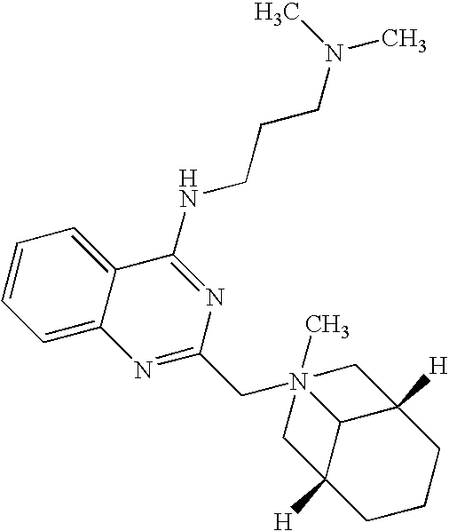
C1=C2C(=CC=C1)C(NCCCN(C)C)=NC(CN13(C)C4C([H])(CCCC4([H])C1)C3)=N2
